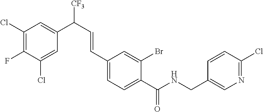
C1(Cl)=CC(C(C=CC2=CC=C(C(NCC3=CN=C(Cl)C=C3)=O)C(Br)=C2)[CF3])=CC(Cl)=C1F
